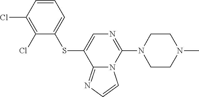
C12=NC=CN1C(N1CCN(C)CC1)=NC=C2SC1=CC=CC(Cl)=C1Cl
